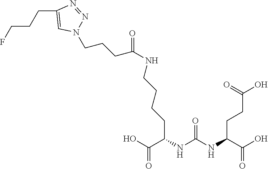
C(CC(C(O)=O)NC(=O)NC(CCC(=O)O)C(=O)O)CCNC(=O)CCCN1C=C(CCCF)N=N1
